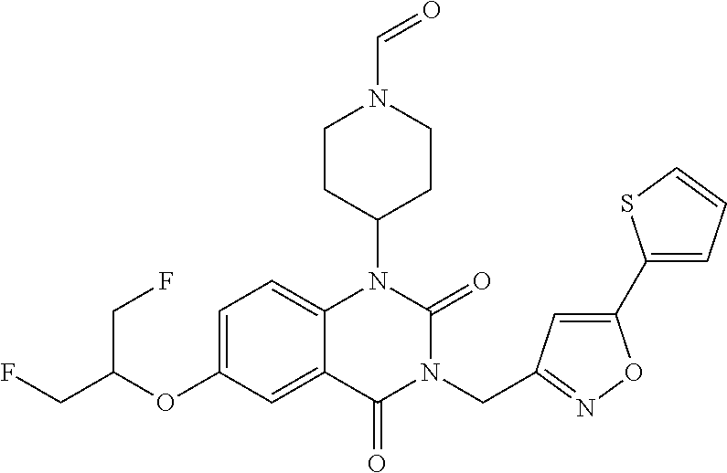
C1=C(OC(CF)CF)C=C2C(=C1)N(C1CCN(C=O)CC1)C(=O)N(CC1=NOC(C3=CC=CS3)=C1)C2=O
